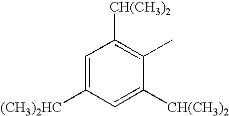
C1=C([(CH3)2HC])C=C([CH(CH3)2])C(C)=C1[CH(CH3)2]
